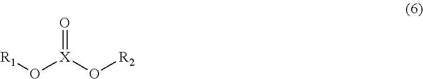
O([X](O[R2])=O)[R1]
